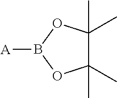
C1(C)(C)C(C)(C)OB([A])O1
